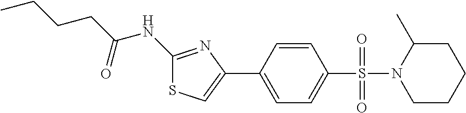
C1(NC(CCCC)=O)=NC(C2=CC=C(S(=O)(=O)N3C(C)CCCC3)C=C2)=CS1
